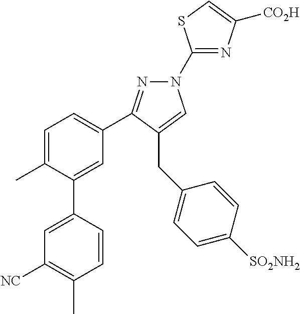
C1(N2N=C(C3=CC=C(C)C(C4=CC([NC])=C(C)C=C4)=C3)C(CC3=CC=C([SO2NH2])C=C3)=C2)=NC([CO2H])=CS1
